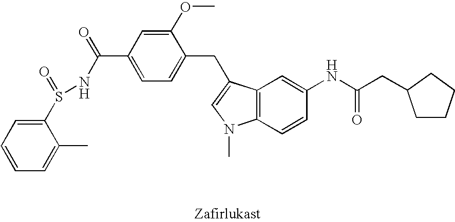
C1=CC=C(C)C(S(=O)NC(=O)C2=CC=C(CC3=CN(C)C4=C3C=C(NC(CC3CCCC3)=O)C=C4)C(OC)=C2)=C1
